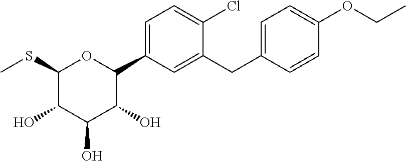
C1(SC)C(O)C(O)C(O)C(C2=CC=C(Cl)C(CC3=CC=C(OCC)C=C3)=C2)O1
